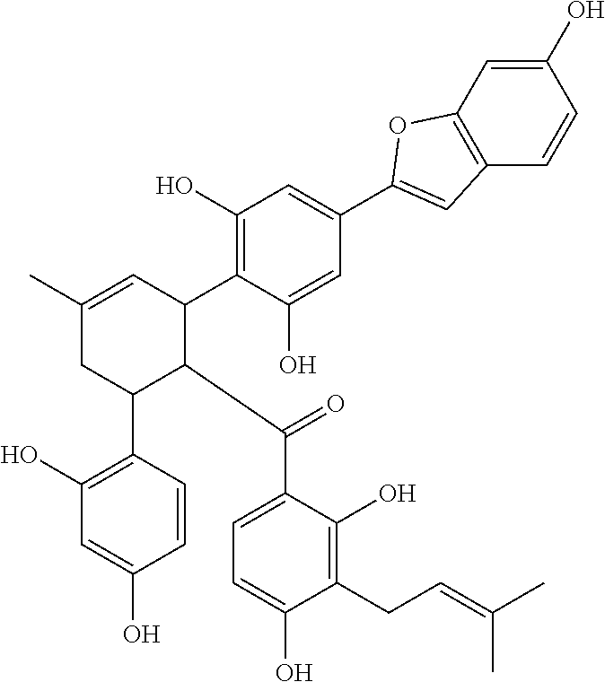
C1(C)=CC(C2=C(O)C=C(C3=CC4=C(C=C(O)C=C4)O3)C=C2O)C(C(=O)C2=CC=C(O)C(CC=C(C)C)=C2O)C(C2=C(O)C=C(O)C=C2)C1
